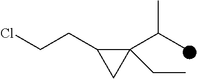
C1(C(C)C)(CC)C(CCCl)C1
